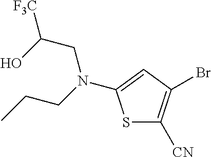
S1C([CN])=C(Br)C=C1N(CC(O)[F3C])CCC
